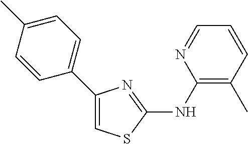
C1(C2=CC=C(C)C=C2)=CSC(NC2=C(C)C=CC=N2)=N1
